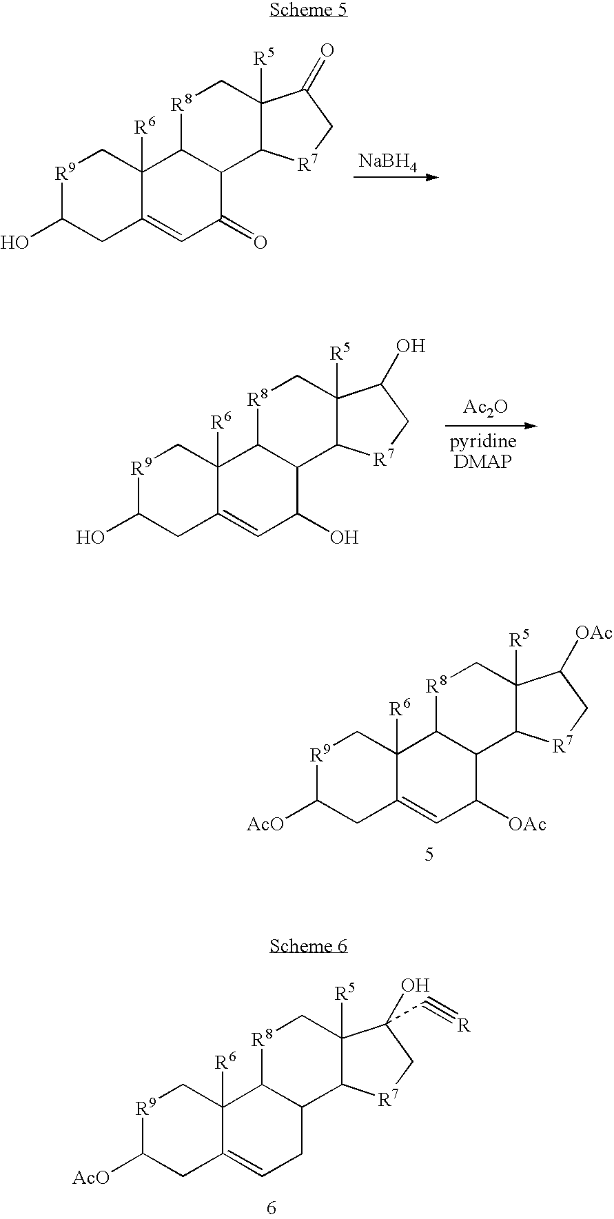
[NaBH4].[R9]1C(O)CC2=CC(=O)C3C(C2([R6])C1)[R8]CC1([R5])C3[R7]CC1=O.[Ac2O].[R9]1C(O)CC2=CC(O)C3C(C2([R6])C1)[R8]CC1([R5])C3[R7]CC1O.[R9]1C([AcO])CC2=CC([OAc])C3C(C2([R6])C1)[R8]CC1([R5])C3[R7]CC1[OAc].[R9]1C([AcO])CC2=CCC3C(C2([R6])C1)[R8]CC1([R5])C3[R7]CC1(O)C#[R]
